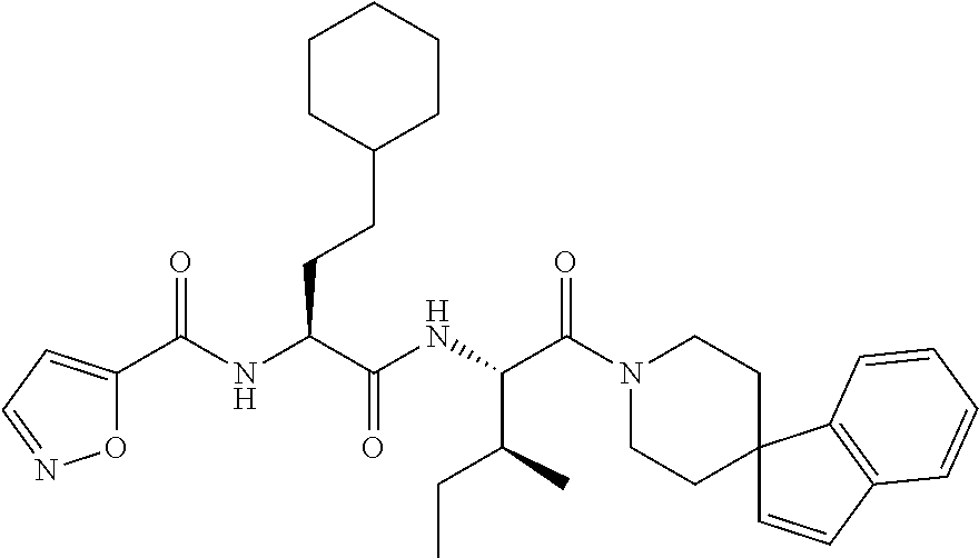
N(C(C(NC(C(N1CCC2(CC1)C=CC1=C2C=CC=C1)=O)C(CC)C)=O)CCC1CCCCC1)C(C1=CC=NO1)=O
